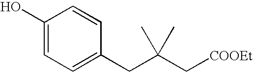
OC1=CC=C(CC(C[COOEt])(C)C)C=C1
